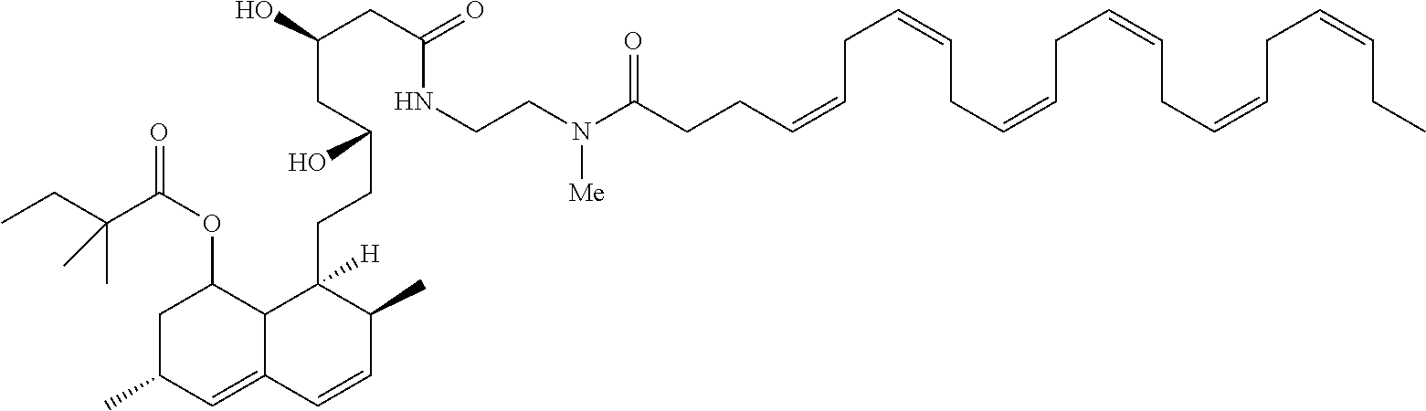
C(C)C(C(OC1CC(C)C=C2C1C([H])(CCC(CC(O)CC(=O)NCCN(C(CCC=CCC=CCC=CCC=CCC=CCC=CCC)=O)[Me])O)C(C)C=C2)=O)(C)C
